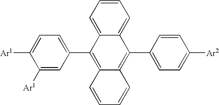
C1=CC=C2C(=C1)C(C1=CC=C([Ar2])C=C1)=C1C(=C2C2=CC=C([Ar1])C([Ar1])=C2)C=CC=C1
